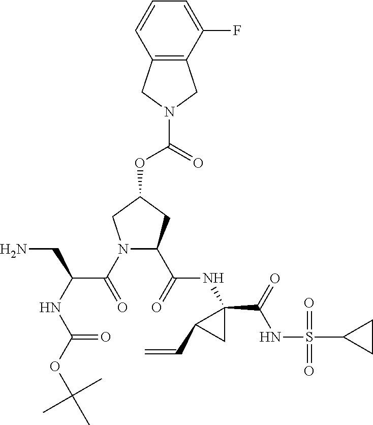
O=C(OC1CN(C(=O)C(NC(OC(C)(C)C)=O)CN)C(C(=O)NC2(C(=O)NS(=O)(=O)C3CC3)CC2C=C)C1)N1CC2=C(C1)C=CC=C2F
